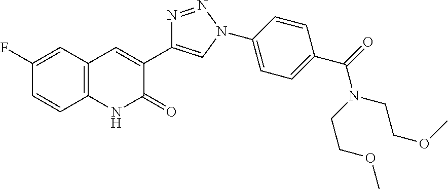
C1(F)=CC2=C(C=C1)NC(=O)C(C1=CN(C3=CC=C(C(=O)N(CCOC)CCOC)C=C3)N=N1)=C2
